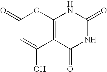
C1(=O)C=C(O)C2=C(O1)NC(=O)NC2=O
